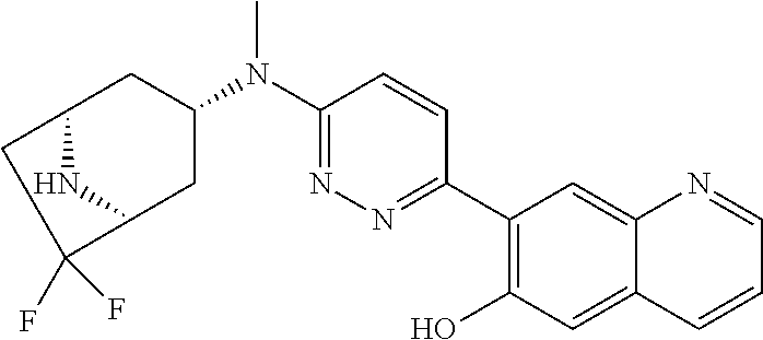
C1(C2=NN=C(N(C3CC4NC(C3)C(F)(F)C4)C)C=C2)=C(O)C=C2C(=C1)N=CC=C2
